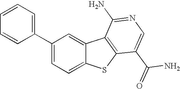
C1(C2=CC=CC=C2)=CC=C2C(=C1)C1=C(S2)C(C(N)=O)=CN=C1N
